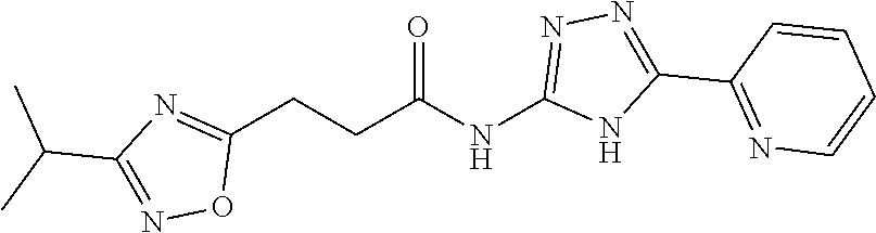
C(C(NC1=NN=C(C2=NC=CC=C2)N1)=O)CC1=NC(C(C)C)=NO1
